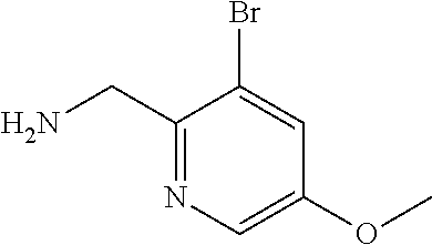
C1(CN)=NC=C(OC)C=C1Br
